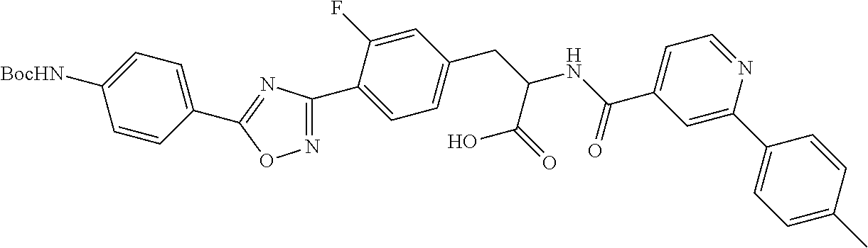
C1(C2=CC=C(CC(C(O)=O)NC(=O)C3=CC=NC(C4=CC=C(C)C=C4)=C3)C=C2F)=NOC(C2=CC=C([BocHN])C=C2)=N1
